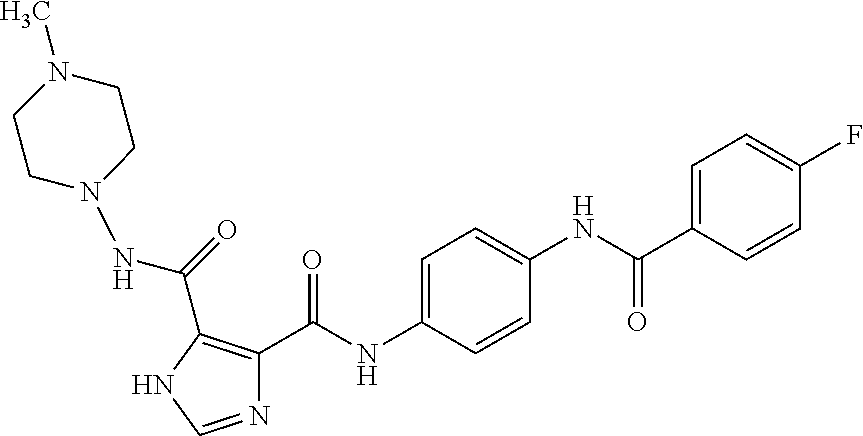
N1=CNC(C(=O)NN2CCN(C)CC2)=C1C(NC1=CC=C(NC(C2=CC=C(F)C=C2)=O)C=C1)=O
